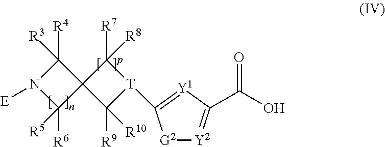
[R4]C1([R3])N([E])C([R6])([R5])C12C([R9])([R10])[T](C1=[Y1]C(C(O)=O)=[Y2][G2]1)C2([R8])[R7]
